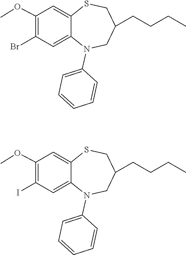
O(C1=C(Br)C=C2C(=C1)SCC(CCCC)CN2C1=CC=CC=C1)C.O(C1=C(I)C=C2C(=C1)SCC(CCCC)CN2C1=CC=CC=C1)C
